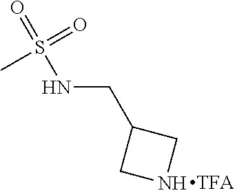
N(CC1CNC1)S(=O)(C)=O
